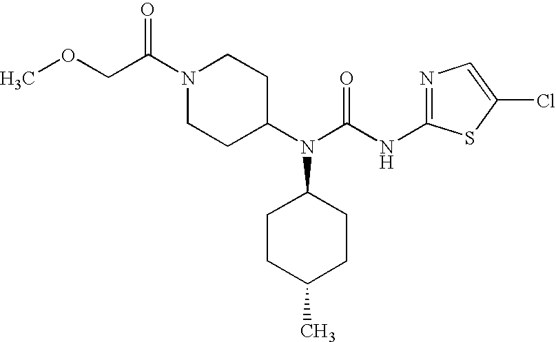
COCC(N1CCC(N(C(NC2=NC=C(Cl)S2)=O)C2CCC(C)CC2)CC1)=O
